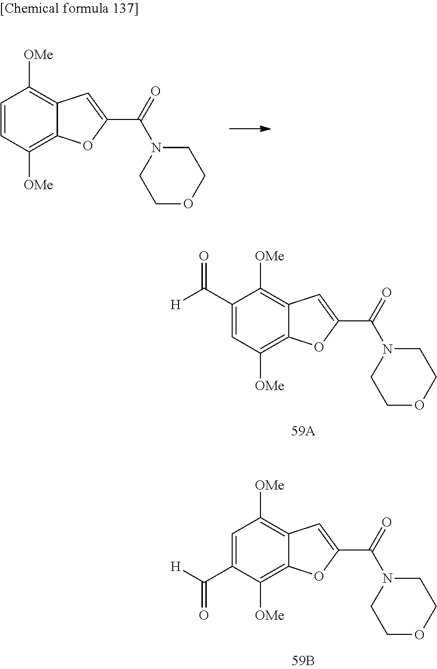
C1(C(=O)[H])=CC([OMe])=C2C(=C1[OMe])C=C(C(=O)N1CCOCC1)O2.C1=C(C(=O)[H])C([OMe])=C2C(=C1[OMe])C=C(C(=O)N1CCOCC1)O2.C1=CC([OMe])=C2C(=C1[OMe])C=C(C(=O)N1CCOCC1)O2
